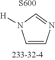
C1=CN=CN1[H].[S600]
